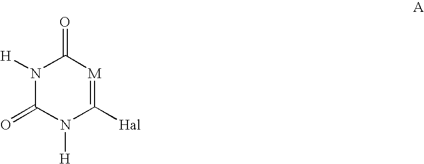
N1([H])C(=O)N([H])C([Hal])=[M]C1=O
